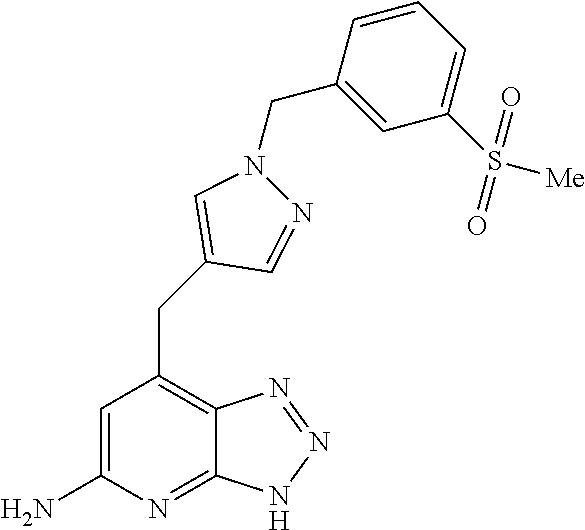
C1=C(N)N=C2C(=C1CC1=CN(CC3=CC(S([Me])(=O)=O)=CC=C3)N=C1)N=NN2
